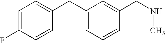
C1=C(CC2=CC=C(F)C=C2)C=C(CNC)C=C1
